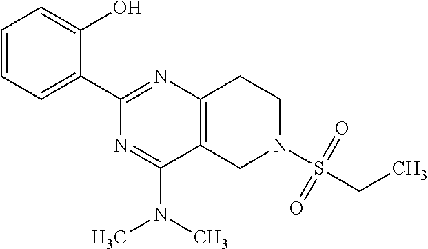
C1=CC=C(C2=NC3=C(C(N(C)C)=N2)CN(S(CC)(=O)=O)CC3)C(O)=C1
